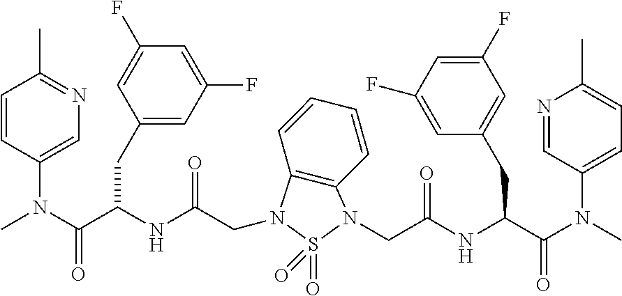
CN(C(C(NC(CN1C2=C(N(CC(NC(C(N(C)C3=CC=C(C)N=C3)=O)CC3=CC(F)=CC(F)=C3)=O)S1(=O)=O)C=CC=C2)=O)CC1=CC(F)=CC(F)=C1)=O)C1=CN=C(C)C=C1
